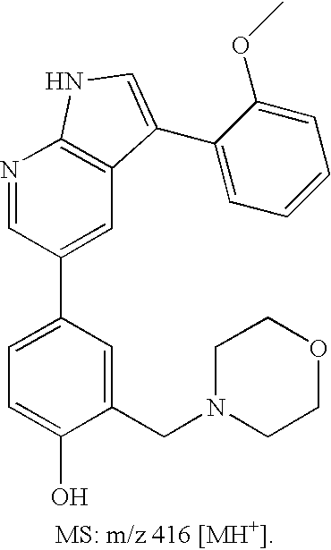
C1=C(C2=CC3=C(N=C2)NC=C3C2=CC=CC=C2OC)C=C(CN2CCOCC2)C(O)=C1
